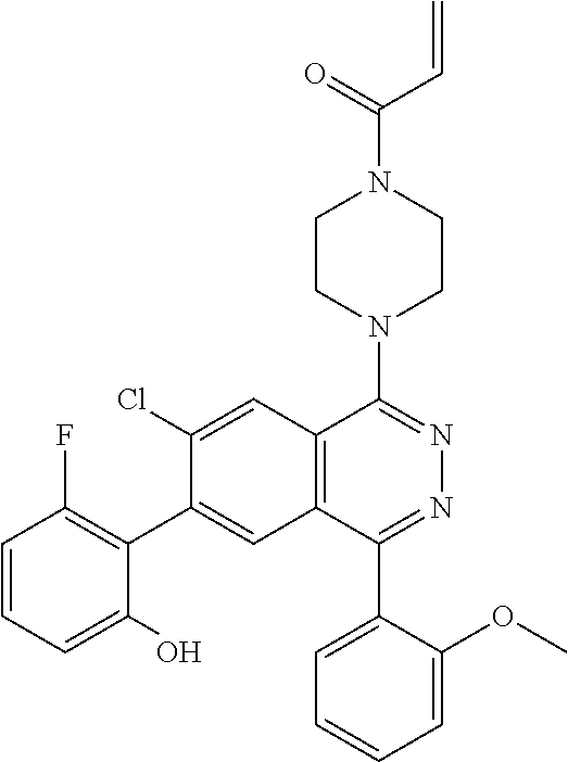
C1CN(C2=NN=C(C3=CC=CC=C3OC)C3=C2C=C(Cl)C(C2=C(F)C=CC=C2O)=C3)CCN1C(C=C)=O
